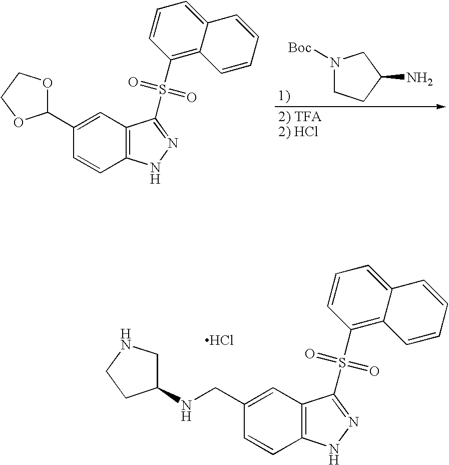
Cl.C1(S(=O)(=O)C2=NNC3=C2C=C(CNC2CNCC2)C=C3)=C2C(=CC=C1)C=CC=C2.N1([Boc])CCC(N)C1.C1=CC=CC2=CC=CC(S(=O)(=O)C3=NNC4=C3C=C(C3OCCO3)C=C4)=C12
